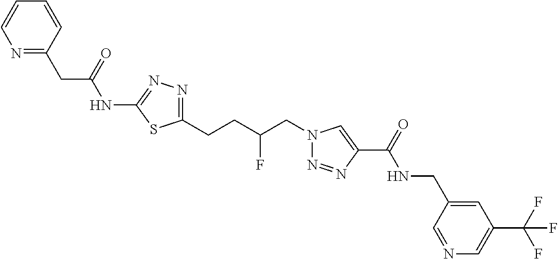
C1(NC(CC2=NC=CC=C2)=O)=NN=C(CCC(CN2N=NC(C(=O)NCC3=CC(C(F)(F)F)=CN=C3)=C2)F)S1
